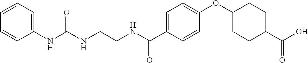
C1=CC=C(NC(NCCNC(C2=CC=C(OC3CCC(C(O)=O)CC3)C=C2)=O)=O)C=C1
